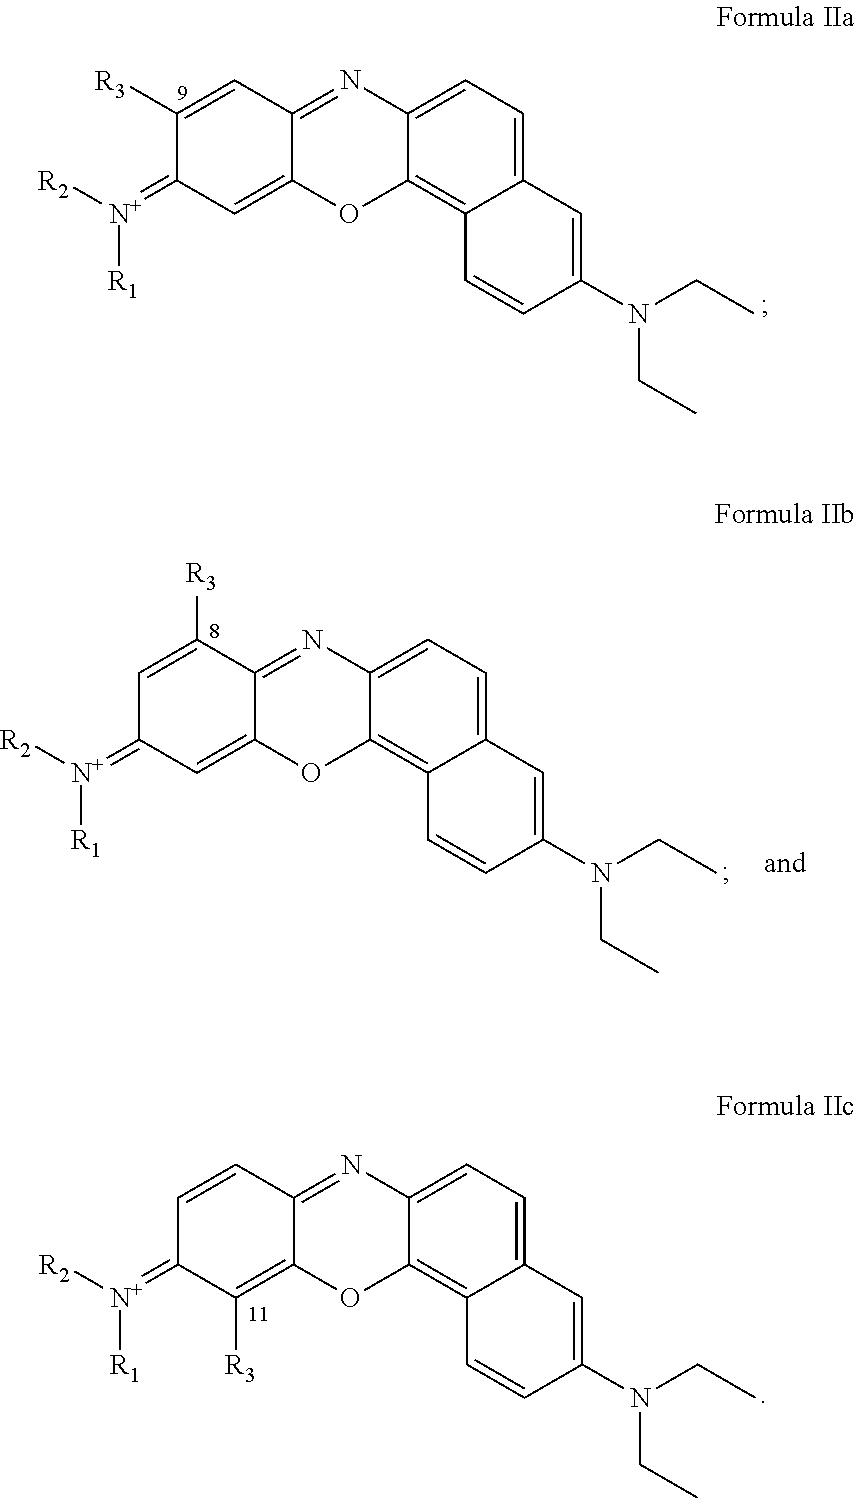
C12=CC=C3C(=C1C=CC(N(CC)CC)=C2)OC1=CC(=[N+]([R2])[R1])C([R3])=CC1=N3.C12=CC=C3C(=C1C=CC(N(CC)CC)=C2)OC1=CC(=[N+]([R2])[R1])C=C([R3])C1=N3.C12=CC=C3C(=C1C=CC(N(CC)CC)=C2)OC1=C([R3])C(=[N+]([R2])[R1])C=CC1=N3
